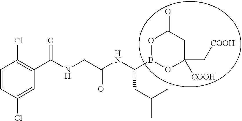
C1=CC(Cl)=CC(C(NCC(NC(CC(C)C)B2OC([COOH])(C[COOH])CC(=O)O2)=O)=O)=C1Cl
